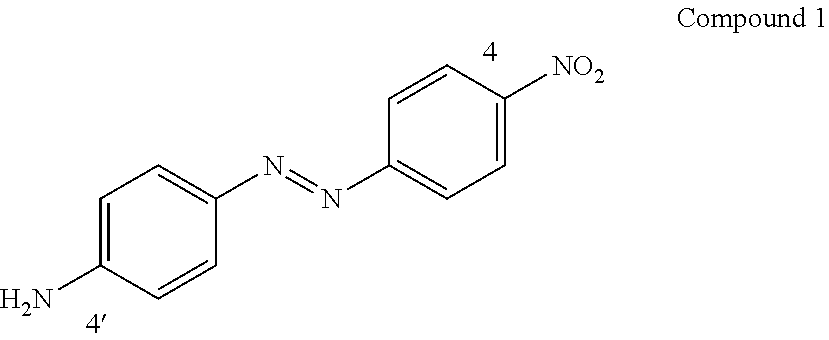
C1=C(N)C=CC(N=NC2=CC=C([NO2])C=C2)=C1
